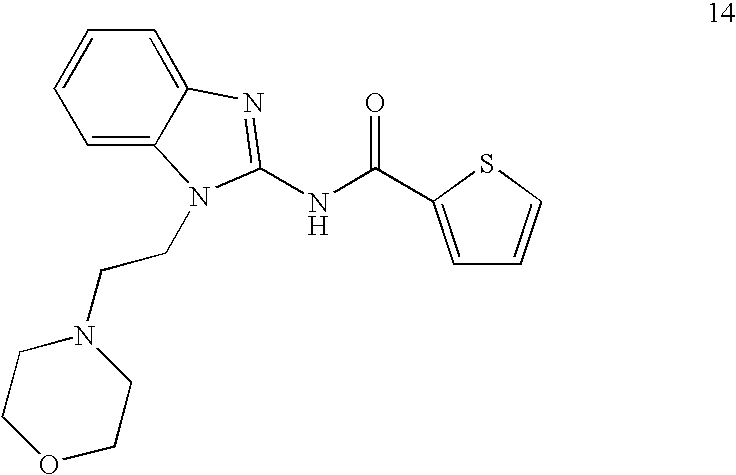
N(C(=O)C1=CC=CS1)C1=NC2=CC=CC=C2N1CCN1CCOCC1
